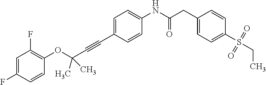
C(C1=CC=C(NC(CC2=CC=C(S(CC)(=O)=O)C=C2)=O)C=C1)#CC(OC1=C(F)C=C(F)C=C1)(C)C
